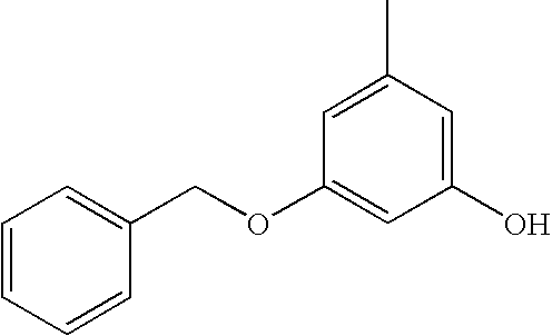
C1=CC=CC(COC2=CC(O)=CC(C)=C2)=C1
